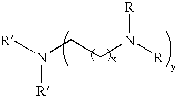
[R]N(CCN([R])[R])[R]
